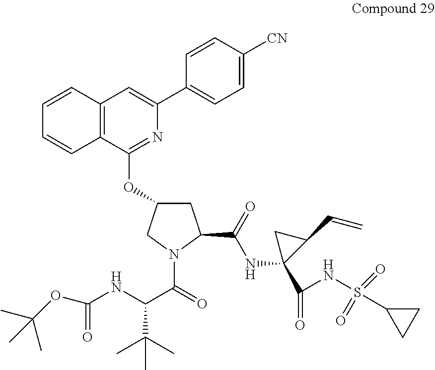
C12=C(C(OC3CC(C(NC4(C(=O)NS(C5CC5)(=O)=O)C(C=C)C4)=O)N(C(C(C(C)(C)C)NC(=O)OC(C)(C)C)=O)C3)=NC(C3=CC=C([CN])C=C3)=C1)C=CC=C2
